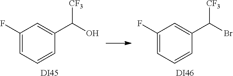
C1(F)=CC=CC(C(O)[CF3])=C1.[DI45].C1(F)=CC=CC(C(Br)[CF3])=C1.[DI46]
